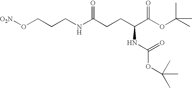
C(CO[O2N])CNC(CCC(C(OC(C)(C)C)=O)NC(OC(C)(C)C)=O)=O
